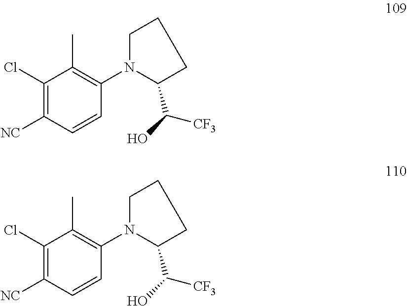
C1(Cl)=C([NC])C=CC(N2C(C(O)[CF3])CCC2)=C1C.C1(Cl)=C([NC])C=CC(N2C(C(O)[CF3])CCC2)=C1C
